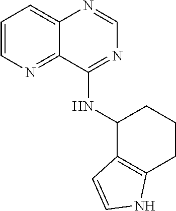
C1=CN=C2C(=C1)N=CN=C2NC1C2=C(CCC1)NC=C2
